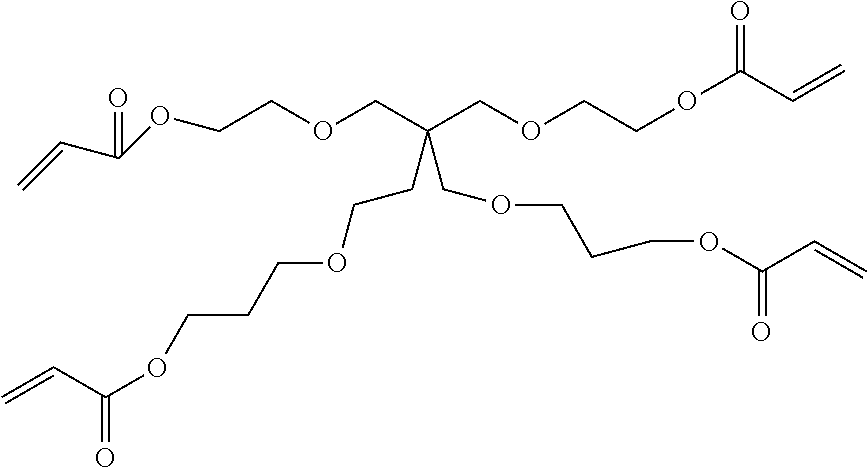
C(COCCOC(C=C)=O)(COCCOC(C=C)=O)(COCCCOC(=O)C=C)CCOCCCOC(C=C)=O
